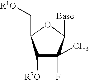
C1([R7O])C(C)(F)C([Base])OC1C[R1O]
